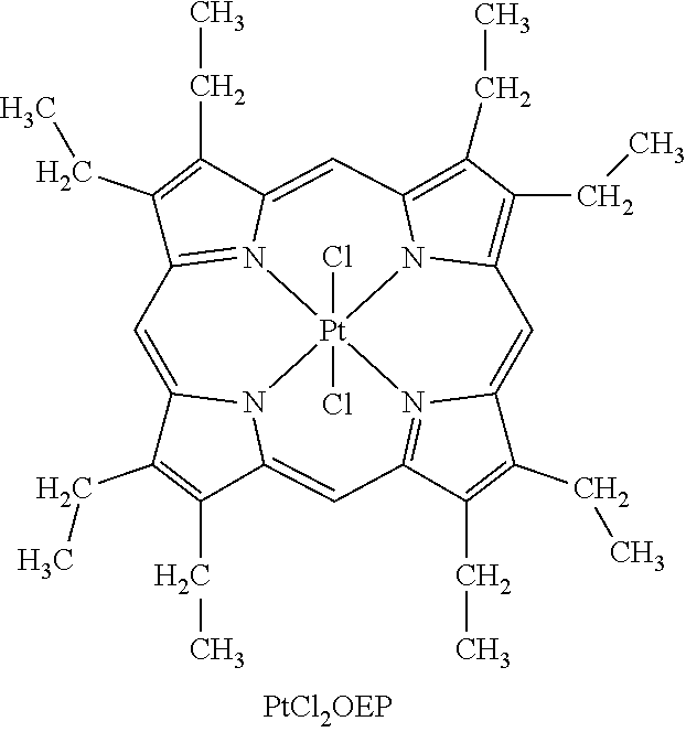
[Pt]123(Cl)(Cl)N4=C5C=C6N1C(=CC1=N2C(=CC2=C(CC)C(CC)=C(N32)C=C4C(CC)=C5CC)C(CC)=C1CC)C(CC)=C6CC
